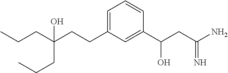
C(C(CCC1=CC=CC(C(CC(N)=N)O)=C1)(CCC)O)CC
